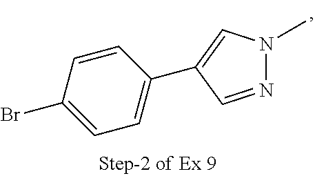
C1=CC(Br)=CC=C1C1=CN(C)N=C1
